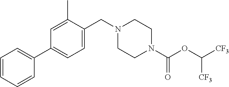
C1=C(C)C(CN2CCN(C(OC([CF3])[CF3])=O)CC2)=CC=C1C1=CC=CC=C1
